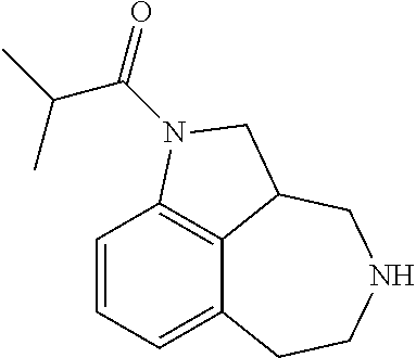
C12=CC=CC3=C1C(CNCC2)CN3C(=O)C(C)C
